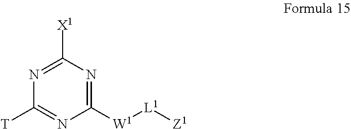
N1=C([X1])N=C([W1][L1][Z1])N=C1[T]
